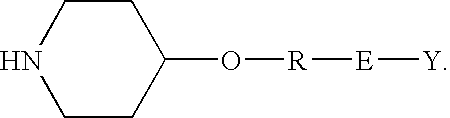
C1CC(O[R][E][Y])CCN1
